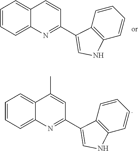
C1(C2=CNC3=C2C=CC=C3)=NC2=CC=CC=C2C=C1.C1(C2=CNC3=C2C=CC=C3)=NC2=CC=CC=C2C(C)=C1
